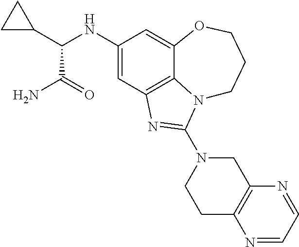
C1(NC(C2CC2)C(N)=O)=CC2=C3C(=C1)OCCCN3C(N1CC3=C(CC1)N=CC=N3)=N2
